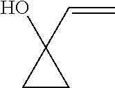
C1CC1(O)C=C
